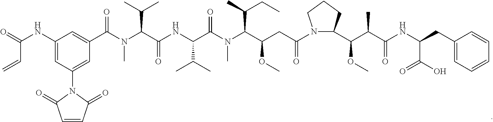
C1(NC(=O)C=C)=CC(N2C(=O)C=CC2=O)=CC(C(N(C(C(NC(C(N(C(C(CC(N2C(C(OC)C(C)C(=O)NC(C(=O)O)CC3=CC=CC=C3)CCC2)=O)OC)C(C)CC)C)=O)C(C)C)=O)C(C)C)C)=O)=C1
